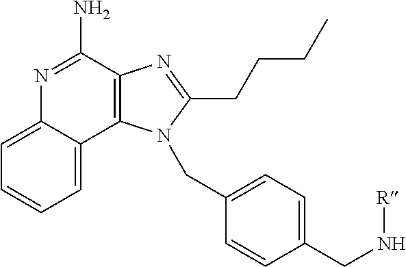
C1=C2C(=CC=C1)C1=C(C(N)=N2)N=C(CCCC)N1CC1=CC=C(CN[R])C=C1
